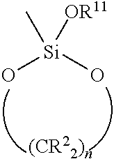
[Si](O)(O)(C)[OR11]
